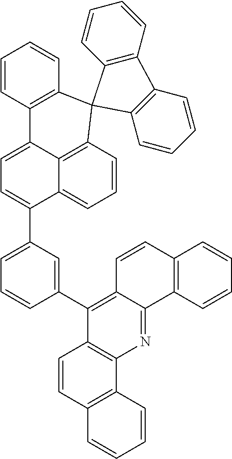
C1=CC2=C3C(=C1)C(C1=CC=CC(C4=C5C(=NC6=C4C=CC4=C6C=CC=C4)C4=C(C=C5)C=CC=C4)=C1)=CC=C3C1=C(C=CC=C1)C21C2=C(C=CC=C2)C2=C1C=CC=C2
